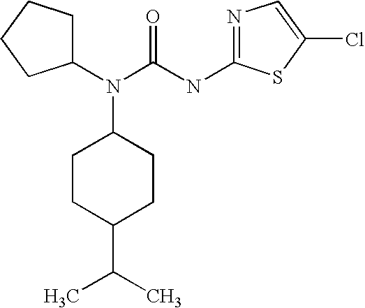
C1(N(C(NC2=NC=C(Cl)S2)=O)C2CCC(C(C)C)CC2)CCCC1
